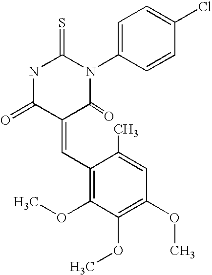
N1C(=O)C(=CC2=C(OC)C(OC)=C(OC)C=C2C)C(=O)N(C2=CC=C(Cl)C=C2)C1=S
